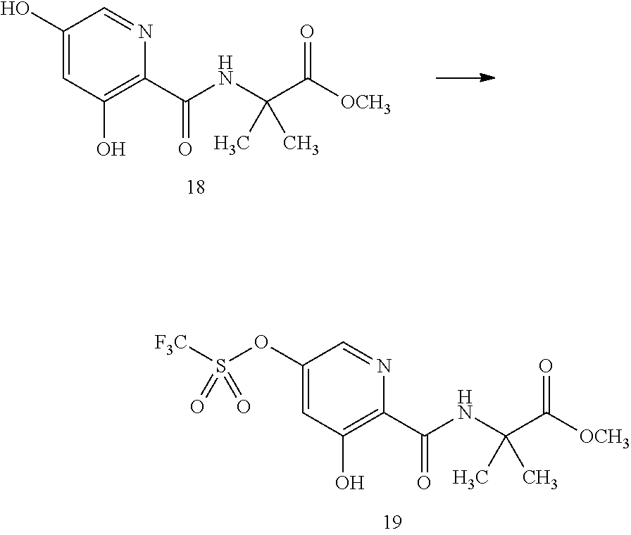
O(C1=CC(O)=C(C(NC(C([OCH3])=O)(C)C)=O)N=C1)S([F3C])(=O)=O.OC1=CC(O)=C(C(NC(C([OCH3])=O)(C)C)=O)N=C1
